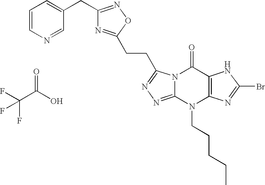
N12C(=NN=C1CCC1=NC(CC3=CC=CN=C3)=NO1)N(CCCCC)C1=C(C2=O)NC(Br)=N1.FC(C(O)=O)(F)F
